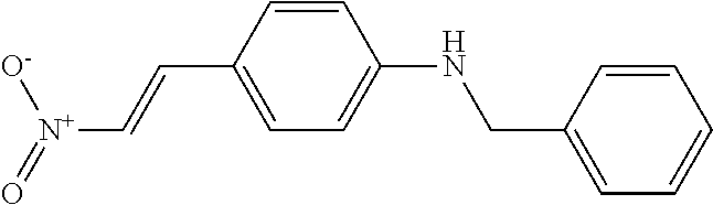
C1=CC(C=C[N+](=O)[O-])=CC=C1NCC1=CC=CC=C1
